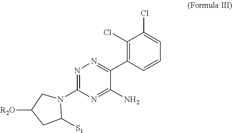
C1(N2C([S1])CC([R2O])C2)=NN=C(C2=C(Cl)C(Cl)=CC=C2)C(N)=N1
